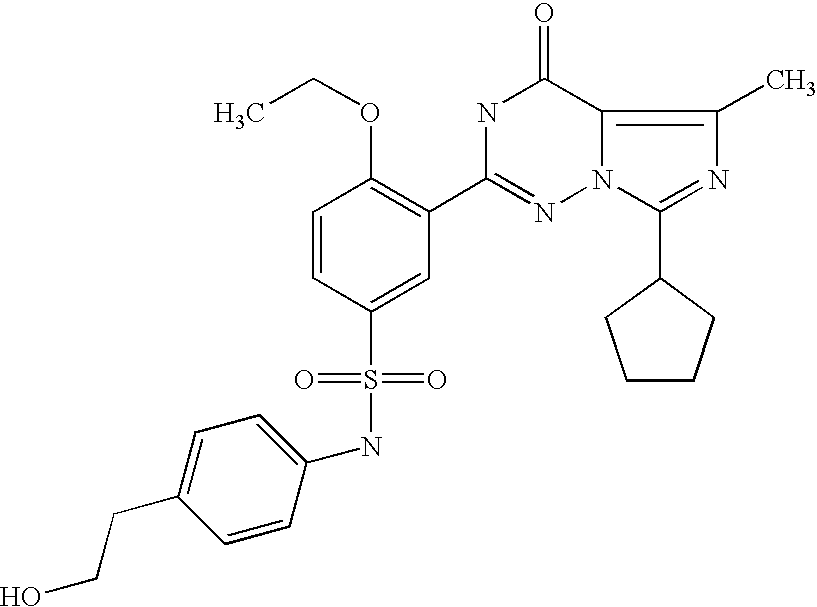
C1(NS(C2=CC(C3=NN4C(=C(C)N=C4C4CCCC4)C(=O)N3)=C(OCC)C=C2)(=O)=O)=CC=C(CCO)C=C1
